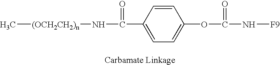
C[(OCH2CH2)n]NC(=O)C1=CC=C(OC(=O)N[F9])C=C1
